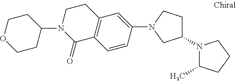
C1CC(N2CCC3=C(C2=O)C=CC(N2CC(N4C(C)CCC4)CC2)=C3)CCO1
